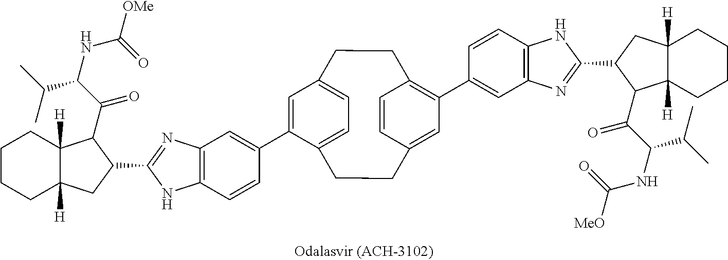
C1=CC2=CC(C3=CC4=C(C=C3)NC(C3CC5([H])C([H])(CCCC5)C3C(C(NC([MeO])=O)C(C)C)=O)=N4)=C1CCC1=CC=C(C(C3=CC4=C(C=C3)NC(C3CC5([H])C([H])(CCCC5)C3C(C(NC([OMe])=O)C(C)C)=O)=N4)=C1)CC2
